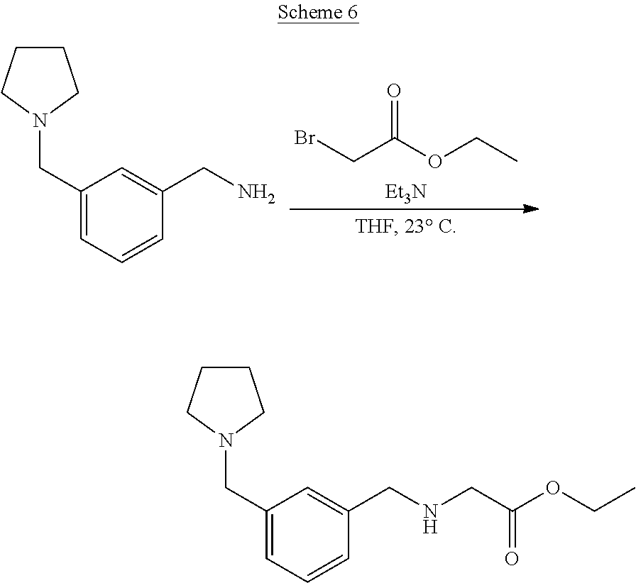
BrCC(OCC)=O.[Et3N].C1(CN2CCCC2)=CC=CC(CN)=C1.C1(CN2CCCC2)=CC=CC(CNCC(OCC)=O)=C1
